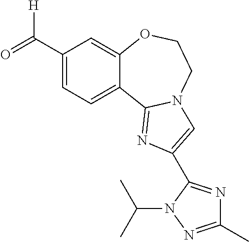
C1(C(=O)[H])=CC=C2C(=C1)OCCN1C2=NC(C2=NC(C)=NN2C(C)C)=C1
